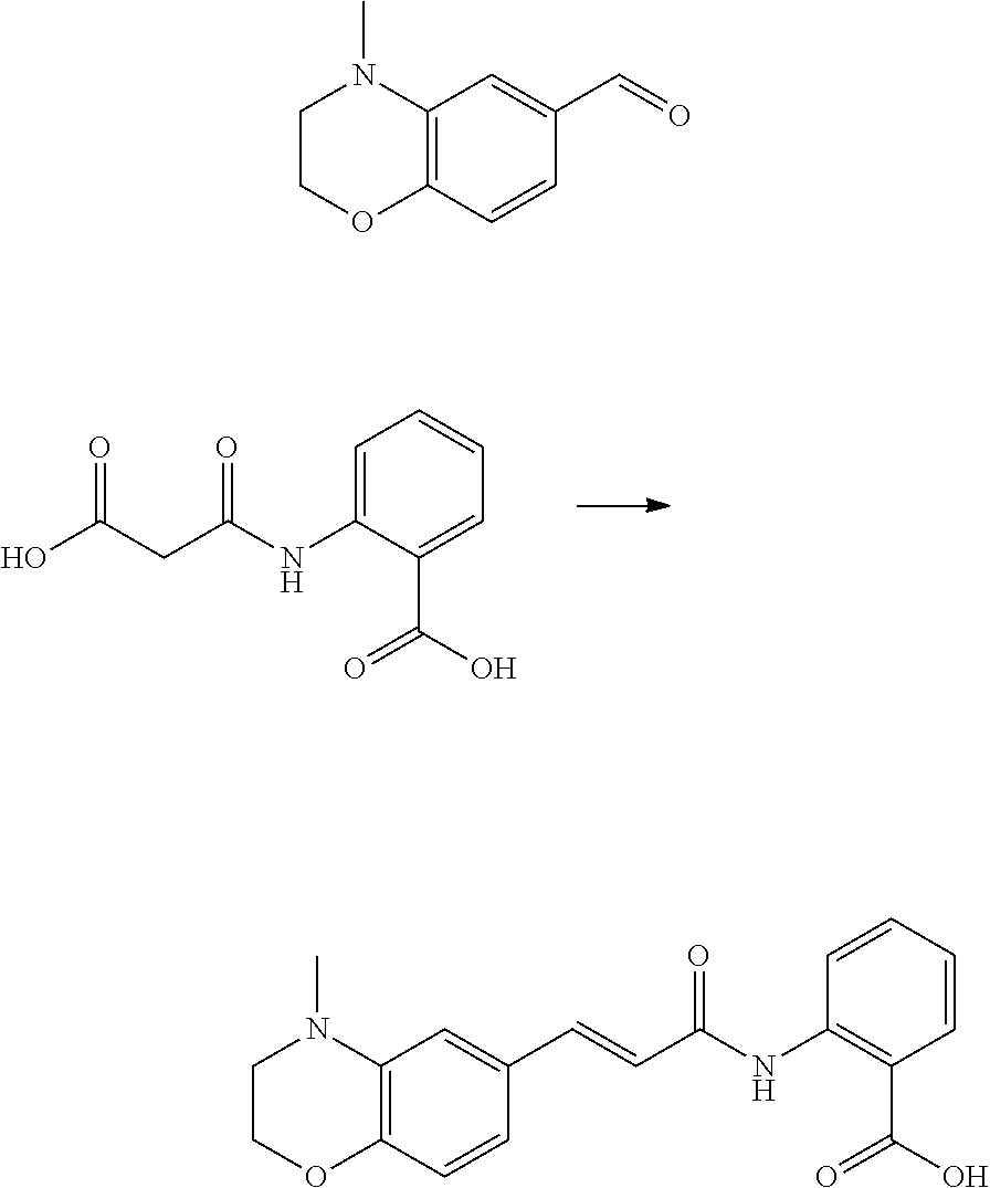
C1=C(NC(CC(O)=O)=O)C(C(=O)O)=CC=C1.C12=C(C=CC(C=O)=C1)OCCN2C.C1=CC=CC(C(=O)O)=C1NC(C=CC1=CC2=C(C=C1)OCCN2C)=O
